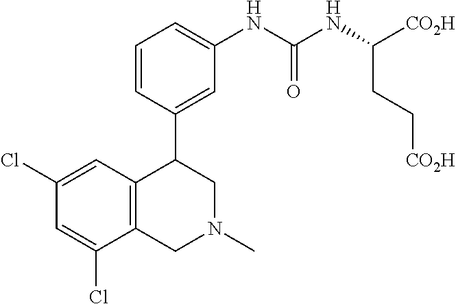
C1(Cl)=CC2=C(C(Cl)=C1)CN(C)CC2C1=CC(NC(NC([CO2H])CC[CO2H])=O)=CC=C1
